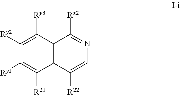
C12=C(C([R21])=C([Ry1])C([Ry2])=C1[Ry3])C([R22])=CN=C2[Rx2]
